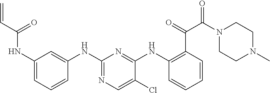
C1(NC(C=C)=O)=CC=CC(NC2=NC=C(Cl)C(NC3=C(C(=O)C(N4CCN(C)CC4)=O)C=CC=C3)=N2)=C1
